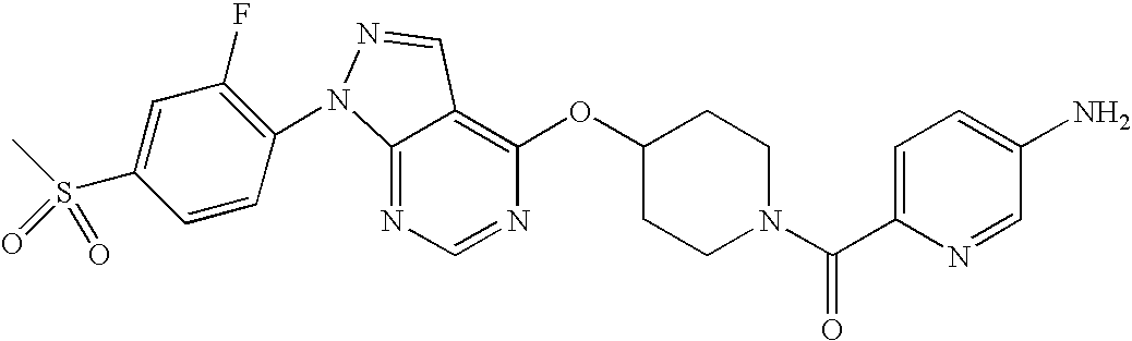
C12=NC=NC(OC3CCN(C(C4=CC=C(N)C=N4)=O)CC3)=C1C=NN2C1=C(F)C=C(S(C)(=O)=O)C=C1
